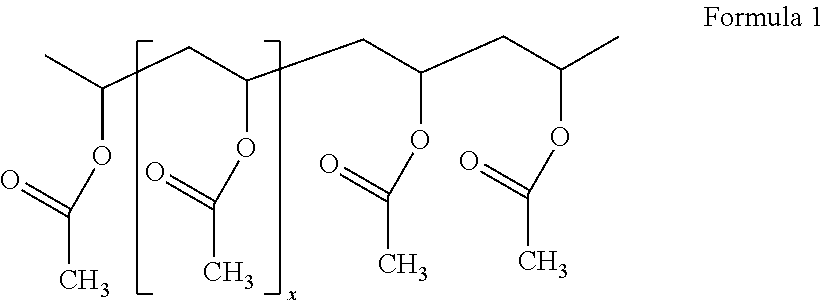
CC(CC(CC(CC(C)OC(=O)C)OC(=O)C)OC(=O)C)OC(=O)C
